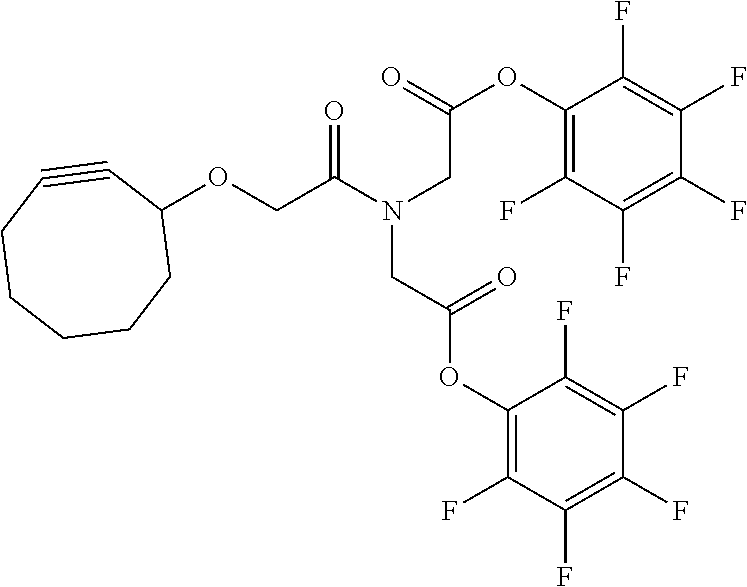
C1(OCC(N(CC(OC2=C(F)C(F)=C(F)C(F)=C2F)=O)CC(OC2=C(F)C(F)=C(F)C(F)=C2F)=O)=O)C#CCCCCC1
